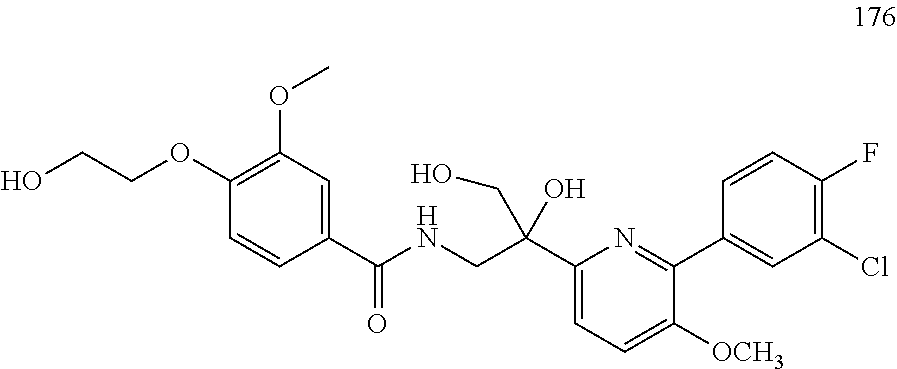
C1(OC)=C(OCCO)C=CC(C(NCC(C2=CC=C([OCH3])C(C3=CC(Cl)=C(F)C=C3)=N2)(O)CO)=O)=C1
